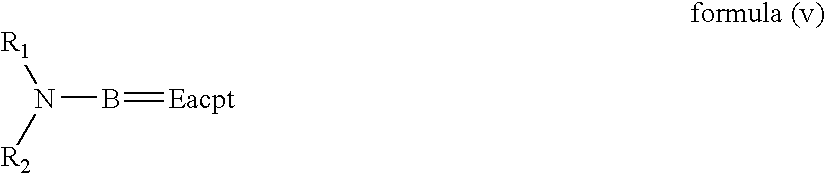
N(B=[Eacpt])([R1])[R2]
